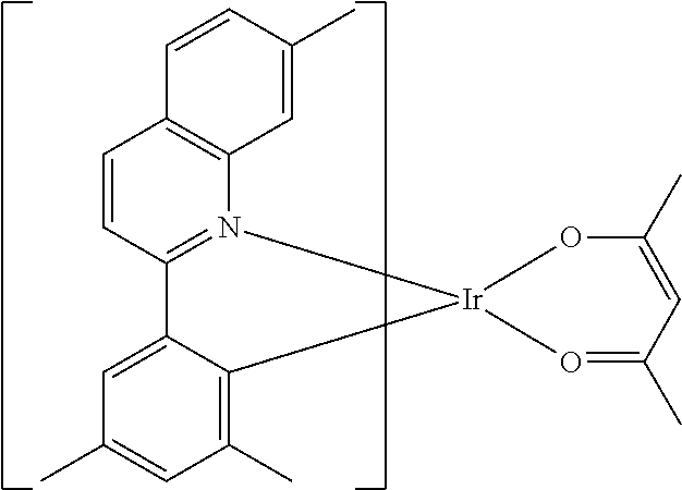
C1=CC2=N(C3=C1C=CC(C)=C3)[Ir]1(O=C(C)C=C(C)O1)C1=C(C)C=C(C)C=C21
